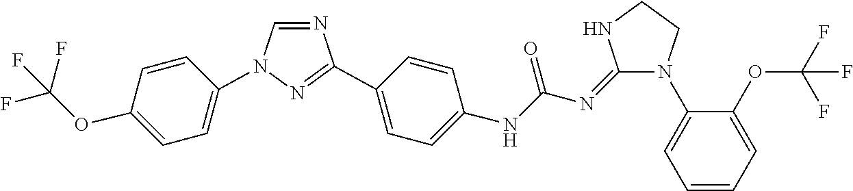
C1=NC(C2=CC=C(NC(N=C3NCCN3C3=CC=CC=C3OC(F)(F)F)=O)C=C2)=NN1C1=CC=C(OC(F)(F)F)C=C1
